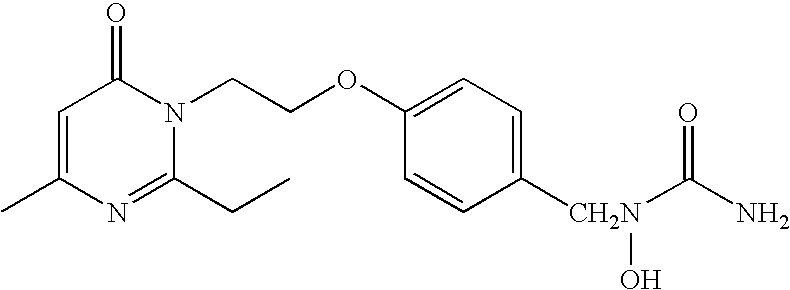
C1=C(C)N=C(CC)N(CCOC2=CC=C([CH2N](C(N)=O)O)C=C2)C1=O
